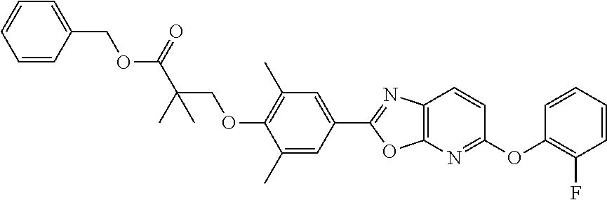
C1=C(C2=NC3=C(O2)N=C(OC2=C(F)C=CC=C2)C=C3)C=C(C)C(OCC(C(OCC2=CC=CC=C2)=O)(C)C)=C1C
